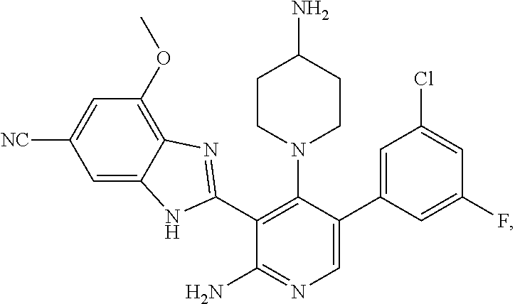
C1([NC])=CC(OC)=C2C(=C1)NC(C1=C(N3CCC(N)CC3)C(C3=CC(Cl)=CC(F)=C3)=CN=C1N)=N2
